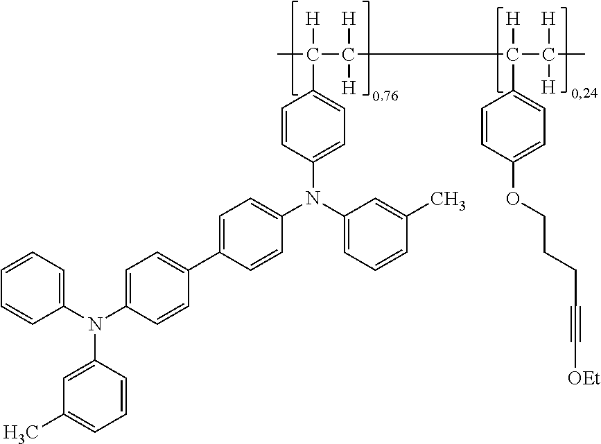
C1=CC(N(C2=CC=CC(C)=C2)C2=CC=C(C3=CC=C(N(C4=CC=CC=C4)C4=CC(C)=CC=C4)C=C3)C=C2)=CC=C1C([H])(C([H])([H])C([H])(C([H])([H])C)C1=CC=C(OCCCC#C[OEt])C=C1)C
